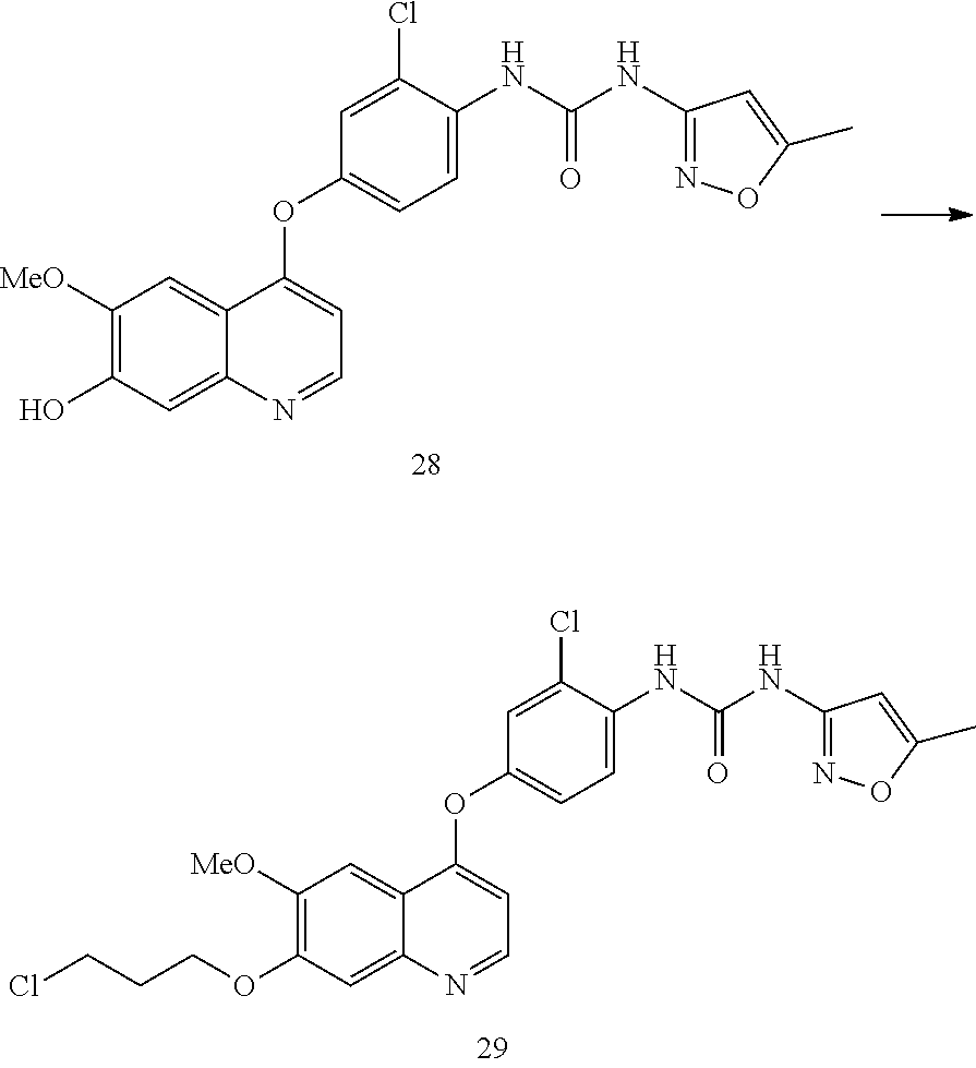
C1([MeO])=C(O)C=C2C(=C1)C(OC1=CC=C(NC(NC3=NOC(C)=C3)=O)C(Cl)=C1)=CC=N2.C1([MeO])=C(OCCCCl)C=C2C(=C1)C(OC1=CC=C(NC(NC3=NOC(C)=C3)=O)C(Cl)=C1)=CC=N2
